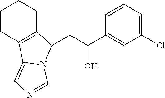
C1CC2=C(CC1)C(CC(C1=CC(Cl)=CC=C1)O)N1C2=CN=C1
